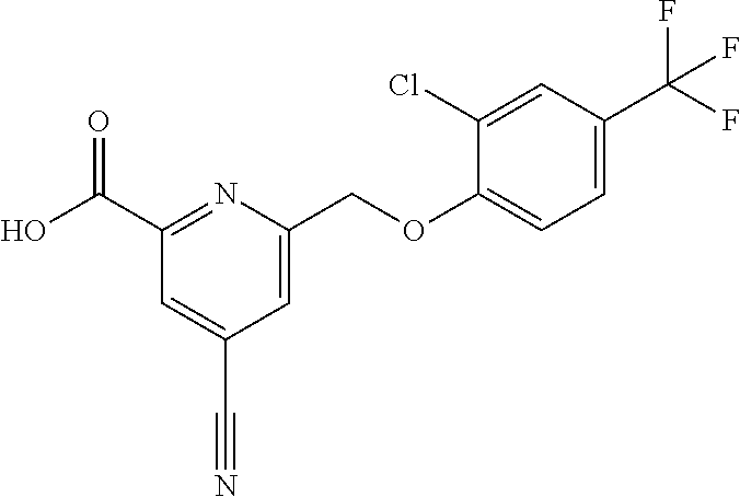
C1(C(O)=O)=NC(COC2=CC=C(C(F)(F)F)C=C2Cl)=CC(C#N)=C1
